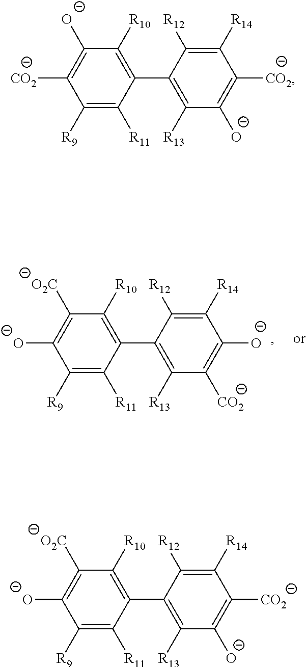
C1([R10])=C(C2=C([R13])C([O-])=C([CO2])C([R14])=C2[R12])C([R11])=C([R9])C([O-])=C1[O2C].C1([R10])=C(C2=C([R13])C([CO2])=C([O-])C([R14])=C2[R12])C([R11])=C([R9])C([O-])=C1[O2C].C1([R10])=C(C2=C([R13])C([O-])=C([CO2])C([R14])=C2[R12])C([R11])=C([R9])C([CO2])=C1[O-]
